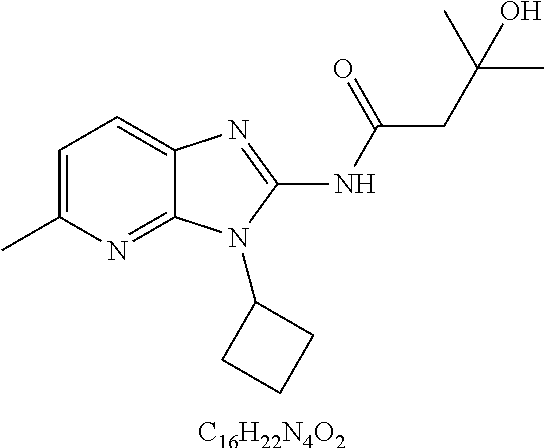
C1=C(C)N=C2C(=C1)N=C(NC(CC(C)(C)O)=O)N2C1CCC1.[C16H22N4O2]
